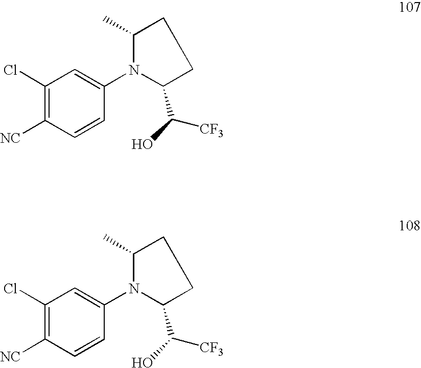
C1(Cl)=C([NC])C=CC(N2C(C)CCC2C([CF3])O)=C1.C1(Cl)=C([NC])C=CC(N2C(C)CCC2C([CF3])O)=C1
